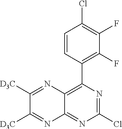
ClC1=NC(C2=C(F)C(F)=C(Cl)C=C2)=C2C(=N1)N=C([D3C])C([D3C])=N2
